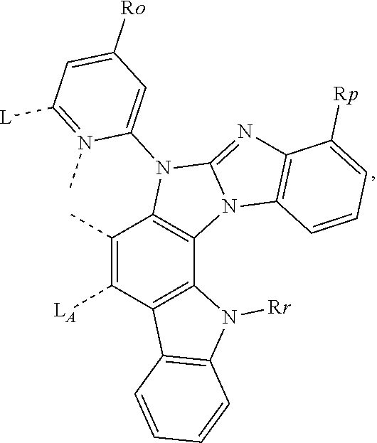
C12=C(N3C(=NC4=C3C=CC=C4[Rp])N1C1=CC([Ro])=CC([L])=N1C)C1=C(C([LA])=C2C)C2=C(N1[Rr])C=CC=C2
